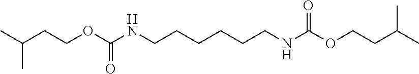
C(C(C)C)COC(=O)NCCCCCCNC(=O)OCCC(C)C
